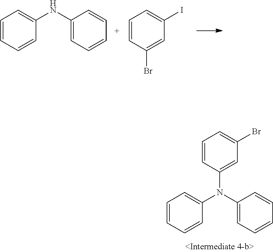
C1(NC2=CC=CC=C2)=CC=CC=C1.C1=CC(Br)=CC(I)=C1.C1(N(C2=CC=CC=C2)C2=CC(Br)=CC=C2)=CC=CC=C1
